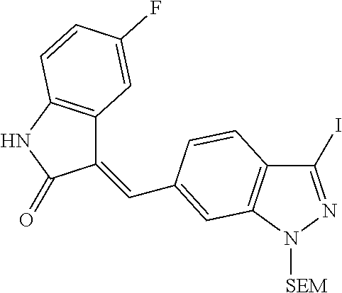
C12=C(NC(=O)C1=CC1=CC3=C(C(I)=NN3[SEM])C=C1)C=CC(F)=C2
